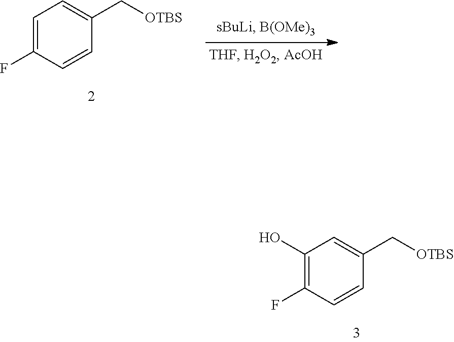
C1(O)=C(F)C=CC(C[OTBS])=C1.C1=C(F)C=CC(C[OTBS])=C1
